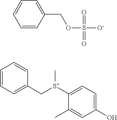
C1=CC(COS(=O)(=O)[O-])=CC=C1.C1=CC=C(C[S+](C2=CC=C(O)C=C2C)C)C=C1
